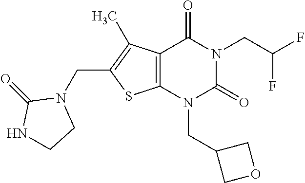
C12=C(N(CC3COC3)C(=O)N(CC(F)F)C1=O)SC(CN1C(=O)NCC1)=C2C
